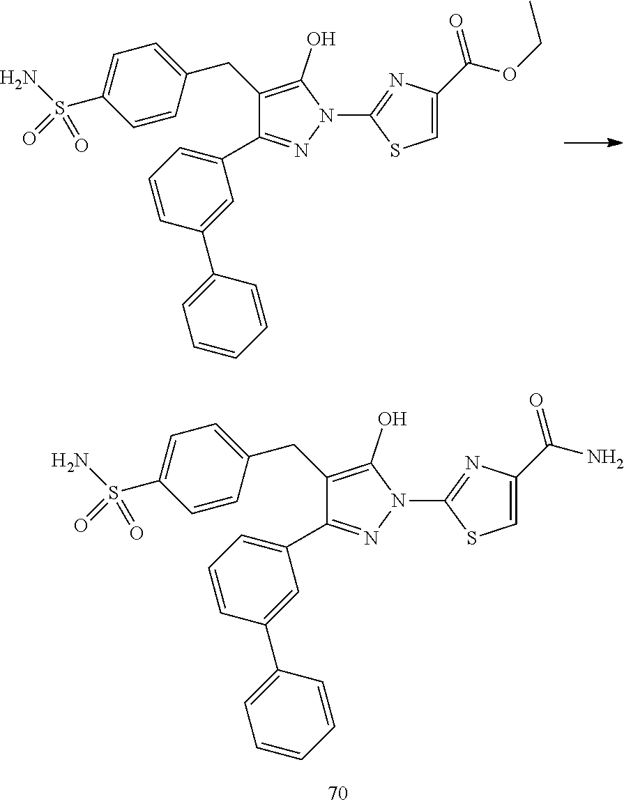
C1(CC2=CC=C(S(N)(=O)=O)C=C2)=C(O)N(C2=NC(C(OCC)=O)=CS2)N=C1C1=CC=CC(C2=CC=CC=C2)=C1.C1(CC2=CC=C(S(N)(=O)=O)C=C2)=C(O)N(C2=NC(C(N)=O)=CS2)N=C1C1=CC=CC(C2=CC=CC=C2)=C1
